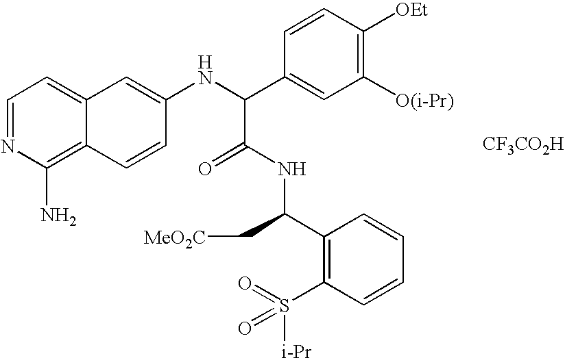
C1=NC(N)=C2C(=C1)C=C(NC(C1=CC([O(i-Pr)])=C([OEt])C=C1)C(=O)NC(C1=C(S([i-Pr])(=O)=O)C=CC=C1)C[MeO2C])C=C2.[CF3CO2H]
